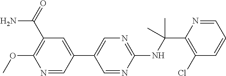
N(C(C1=C(Cl)C=CC=N1)(C)C)C1=NC=C(C2=CC(C(=O)N)=C(OC)N=C2)C=N1
